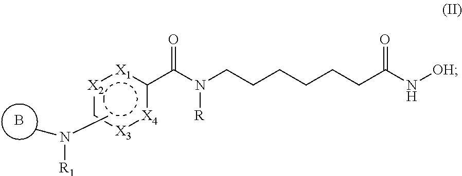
B.CN([R1])C.[X2]1c[X3]:[X4]c(C(N(CCCCCCC(N[OH])=O)[R])=O)[X1]:1
